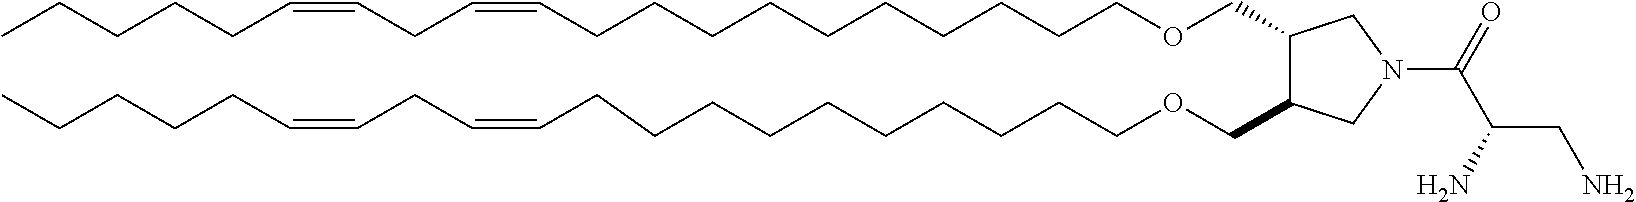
C1(COCCCCCCCCCCC=CCC=CCCCCC)C(COCCCCCCCCCCC=CCC=CCCCCC)CN(C(C(CN)N)=O)C1
